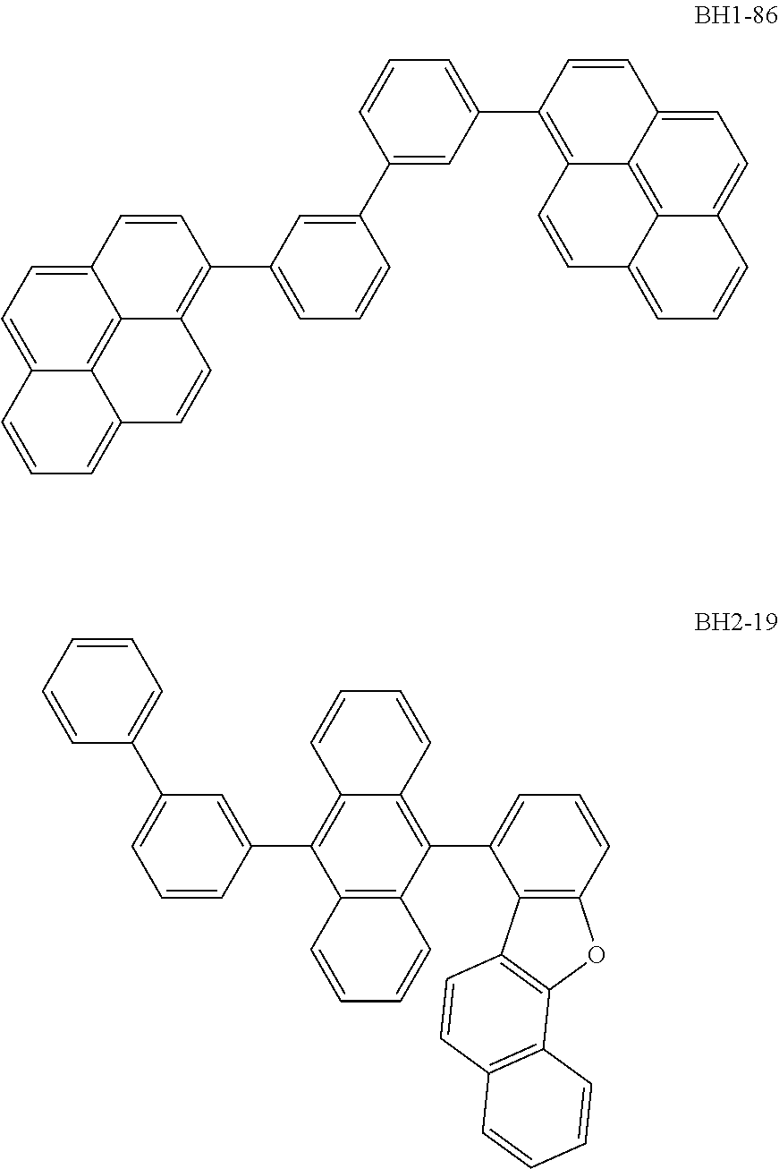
C12=CC=C3C4=C1C(=C(C1=CC=CC(C5=CC(C6=C7C8=C9C(=CC=C8C=C6)C=CC=C9C=C7)=CC=C5)=C1)C=C2)C=CC4=CC=C3.C12=C(C=CC=C1C1=C3C(=C(C4=CC(C5=CC=CC=C5)=CC=C4)C4=C1C=CC=C4)C=CC=C3)OC1=C2C=CC2=C1C=CC=C2
